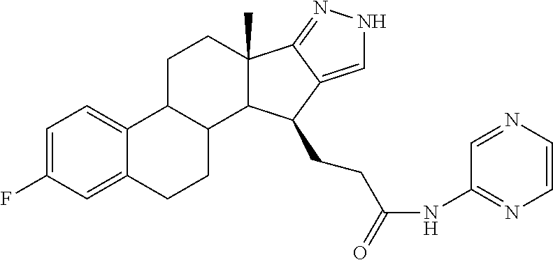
C1=C(F)C=C2C(=C1)C1C(CC2)C2C(C)(CC1)C1=NNC=C1C2CCC(NC1=NC=CN=C1)=O
